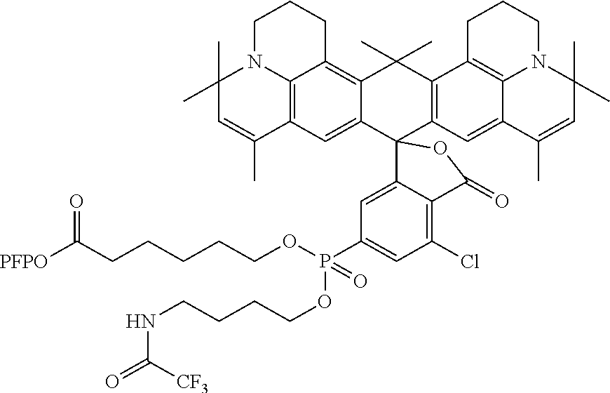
C1N2C3=C(C(C)=CC2(C)C)C=C2C(=C3CC1)C(C)(C)C1=C(C23C2=CC(P(=O)(OCCCCNC(=O)[CF3])OCCCCCC([PFPO])=O)=CC(Cl)=C2C(=O)O3)C=C2C3=C1CCCN3C(C)(C)C=C2C
